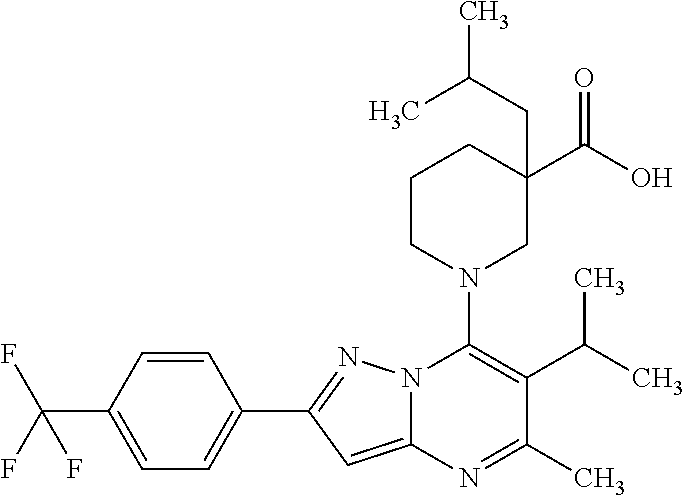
C1=CC(C(F)(F)F)=CC=C1C1=NN2C(=C1)N=C(C)C(C(C)C)=C2N1CC(C(O)=O)(CC(C)C)CCC1
